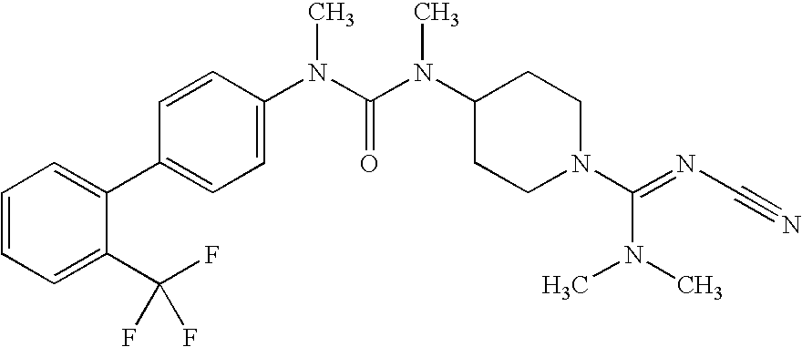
C1=CC=C(C(F)(F)F)C(C2=CC=C(N(C(N(C3CCN(C(=NC#N)N(C)C)CC3)C)=O)C)C=C2)=C1
